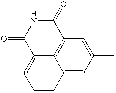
C1(=O)C2=CC=CC3=CC(C)=CC(=C23)C(=O)N1
